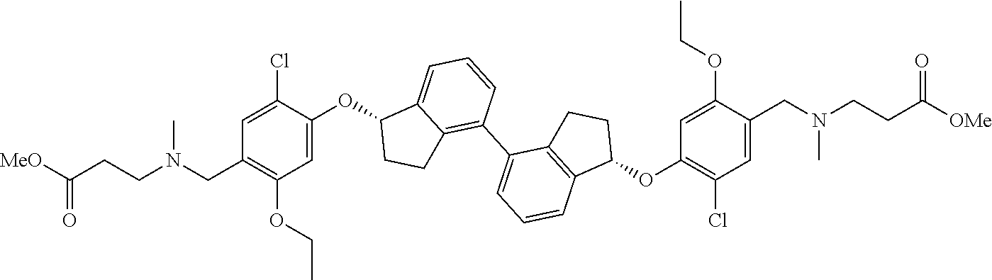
C1=C(OC2C3=CC=CC(C4=CC=CC5=C4CCC5OC4=C(Cl)C=C(CN(CCC([OMe])=O)C)C(OCC)=C4)=C3CC2)C(Cl)=CC(CN(CCC([MeO])=O)C)=C1OCC
